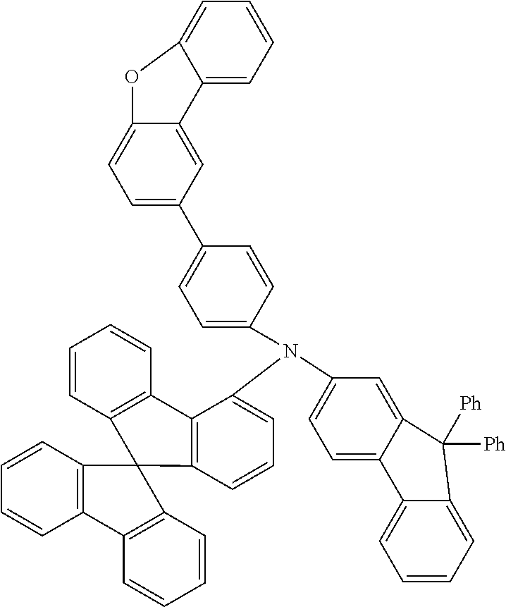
C12=CC=C(N(C3=CC=CC4=C3C3=C(C=CC=C3)C43C4=C(C=CC=C4)C4=C3C=CC=C4)C3=CC=C(C4=CC=C5C(=C4)C4=CC=CC=C4O5)C=C3)C=C1C([Ph])([Ph])C1=CC=CC=C21
